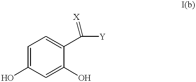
C1=C(O)C=C(O)C(C([Y])=[X])=C1
